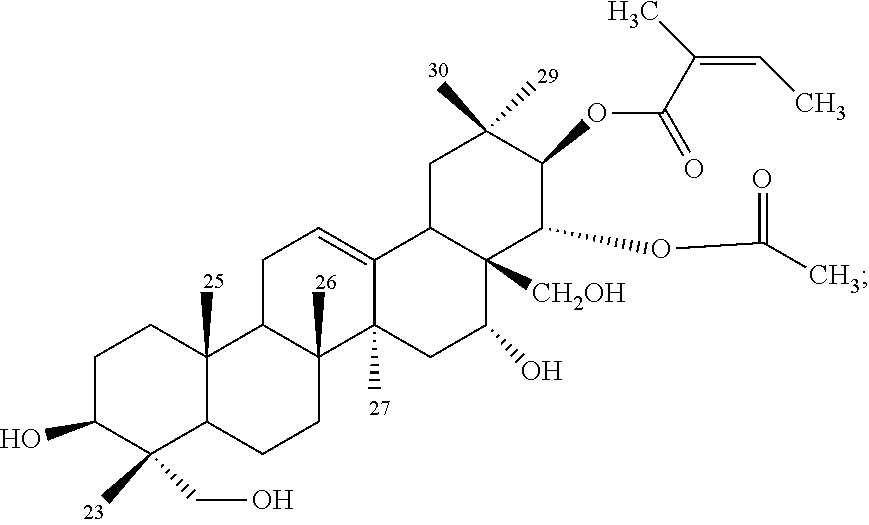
C1C(O)C(C)(CO)C2C(C)(C1)C1C(C)(CC2)C2(C)C(=CC1)C1C([CH2OH])(C(O)C2)C(OC(C)=O)C(OC(C(=CC)C)=O)C(C)(C)C1
